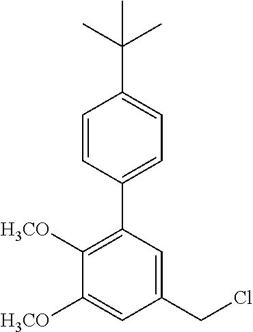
C1(C(C)(C)C)=CC=C(C2=C([H3CO])C([H3CO])=CC(CCl)=C2)C=C1
